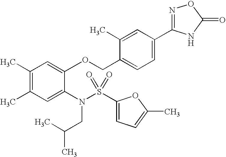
C1(C)=C(C)C=C(N(CC(C)C)S(=O)(=O)C2=CC=C(C)O2)C(OCC2=CC=C(C3=NOC(=O)N3)C=C2C)=C1
